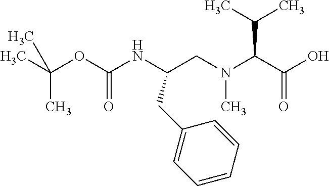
O(C(NC(CN(C(C(O)=O)C(C)C)C)CC1=CC=CC=C1)=O)C(C)(C)C
